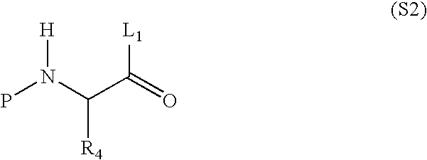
PN(C(C(=O)[L1])[R4])[H]
